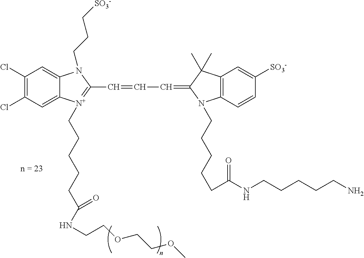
C1(Cl)=C(Cl)C=C2C(=C1)N(CCC[SO3-])C(C=CC=C1C(C)(C)C3=C(N1CCCCCC(NCCCCCN)=O)C=CC([SO3-])=C3)=[N+]2CCCCCC(NCCOCCOC)=O
